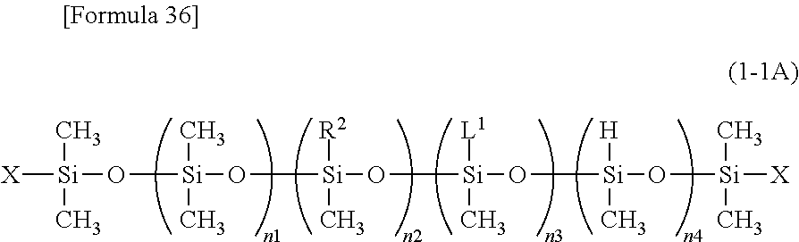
[X][Si](O[Si](O[Si](O[Si](O[Si](O[Si]([X])(C)C)([H])C)([L1])C)([R2])C)(C)C)(C)C
